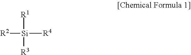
[R2][Si]([R4])([R1])[R3]
